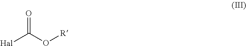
O=C(O[R])[Hal]
